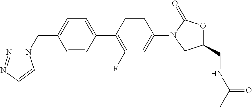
C(C1=CC=C(C2=C(F)C=C(N3C(=O)OC(CNC(C)=O)C3)C=C2)C=C1)N1N=NC=C1
